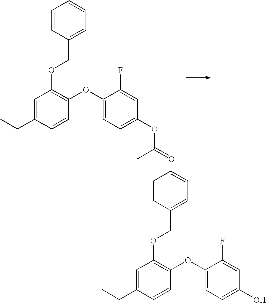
C1=C(CC)C=CC(OC2=CC=C(OC(C)=O)C=C2F)=C1OCC1=CC=CC=C1.C1=C(CC)C=CC(OC2=CC=C(O)C=C2F)=C1OCC1=CC=CC=C1
